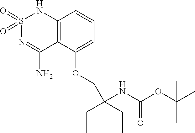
C12=C(C(OCC(CC)(CC)NC(=O)OC(C)(C)C)=CC=C1)C(N)=NS(=O)(=O)N2
